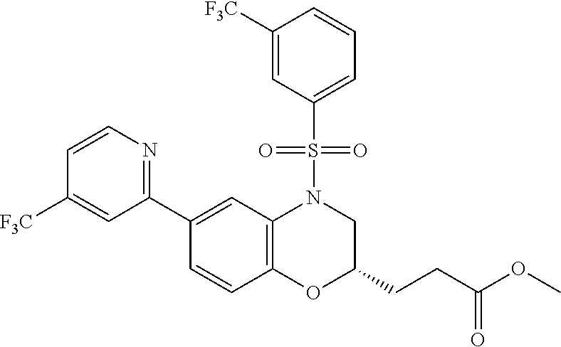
C1(C2=NC=CC([F3C])=C2)=CC2=C(C=C1)OC(CCC(OC)=O)CN2S(=O)(=O)C1=CC=CC([F3C])=C1
